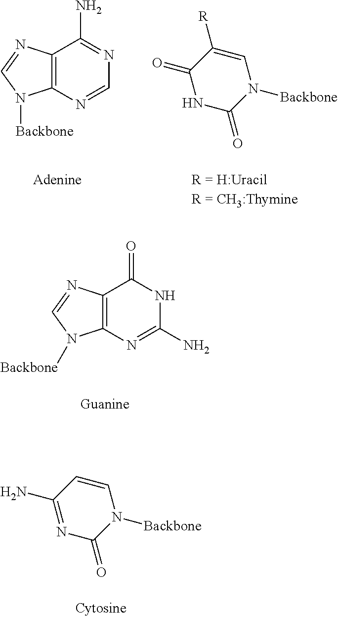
C12=C(N=CN=C1N)N([Backbone])C=N2.C1=C([R])C(=O)NC(=O)N1[Backbone].C12=C(N=C(N)NC1=O)N([Backbone])C=N2.C1=CC(N)=NC(=O)N1[Backbone]
